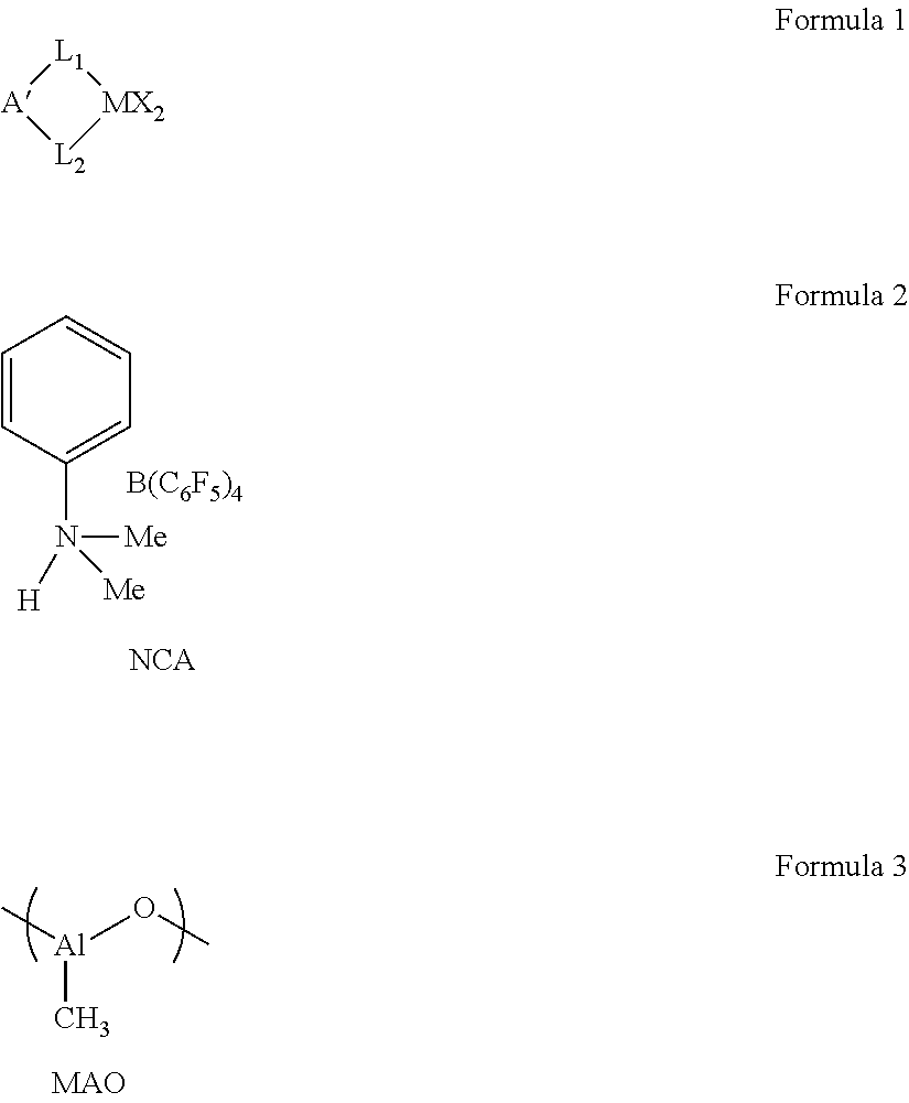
C1=CC(N([Me])([H])[Me])=CC=C1.[B(C6F5)4].[NCA].C[Al](OC)C.[A]1[L1][MX2][L2]1
